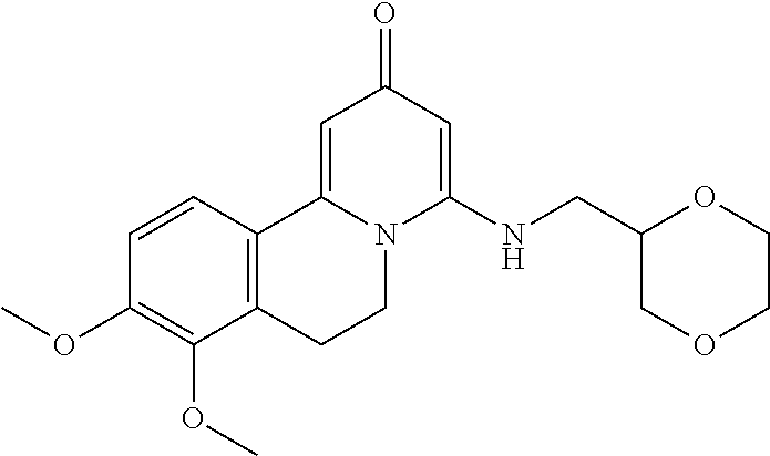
C1=CC2=C(C(OC)=C1OC)CCN1C2=CC(=O)C=C1NCC1COCCO1
